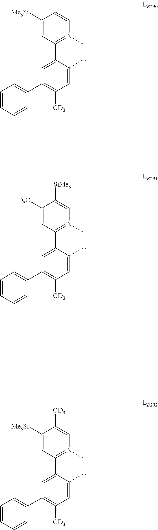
C1(C2=CC=CC=C2)=C([CD3])C=C(C)C(C2=N(C)C=CC([Me3Si])=C2)=C1.C1(C2=CC=CC=C2)=C([CD3])C=C(C)C(C2=N(C)C=C([SiMe3])C([D3C])=C2)=C1.C1(C2=CC=CC=C2)=C([CD3])C=C(C)C(C2=N(C)C=C([CD3])C([Me3Si])=C2)=C1
